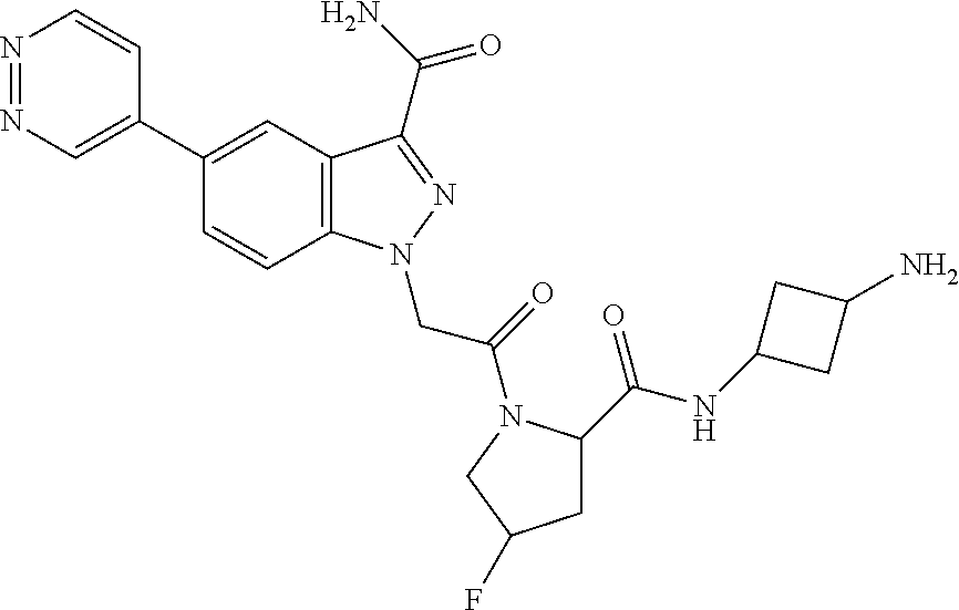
N1=NC=C(C2=CC3=C(C=C2)N(CC(=O)N2C(C(NC4CC(N)C4)=O)CC(F)C2)N=C3C(N)=O)C=C1
